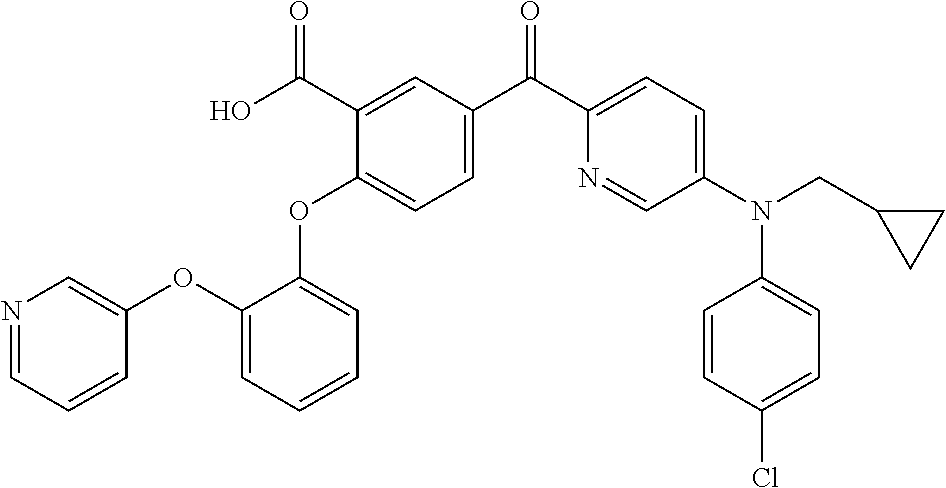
C1(OC2=CC=C(C(C3=CC=C(N(C4=CC=C(Cl)C=C4)CC4CC4)C=N3)=O)C=C2C(O)=O)=CC=CC=C1OC1=CN=CC=C1
